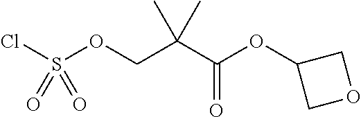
O=S(=O)(Cl)OCC(C)(C)C(=O)OC1COC1
